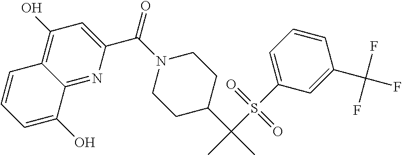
N1(C(C2=CC(O)=C3C(=N2)C(O)=CC=C3)=O)CCC(C(C)(S(C2=CC=CC(C(F)(F)F)=C2)(=O)=O)C)CC1
